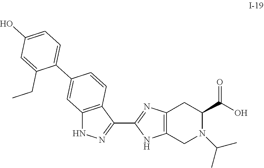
C1(C2=NC3=C(N2)CN(C(C)C)C(C(O)=O)C3)=NNC2=C1C=CC(C1=CC=C(O)C=C1CC)=C2
